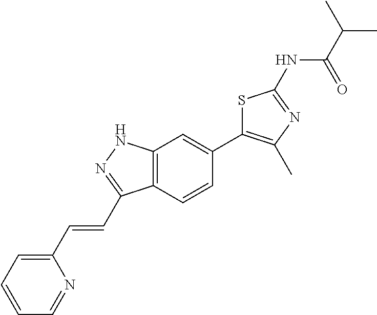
CC(C(=O)NC1=NC(C)=C(C2=CC3=C(C=C2)C(C=CC2=CC=CC=N2)=NN3)S1)C
